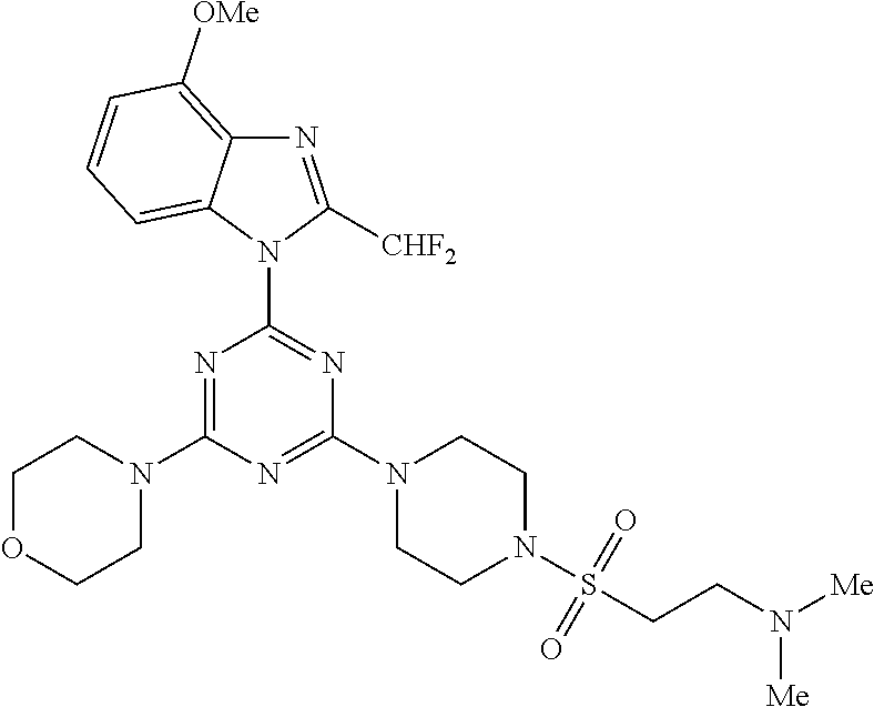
N1=C(N2CCOCC2)N=C(N2CCN(S(CCN([Me])[Me])(=O)=O)CC2)N=C1N1C([CHF2])=NC2=C([OMe])C=CC=C12
